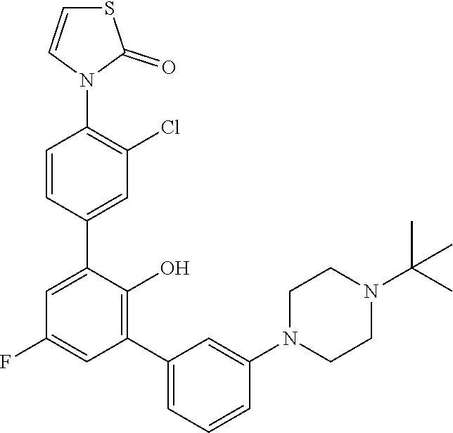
C1=CC(C2=CC(F)=CC(C3=CC=CC(N4CCN(C(C)(C)C)CC4)=C3)=C2O)=CC(Cl)=C1N1C(=O)SC=C1
